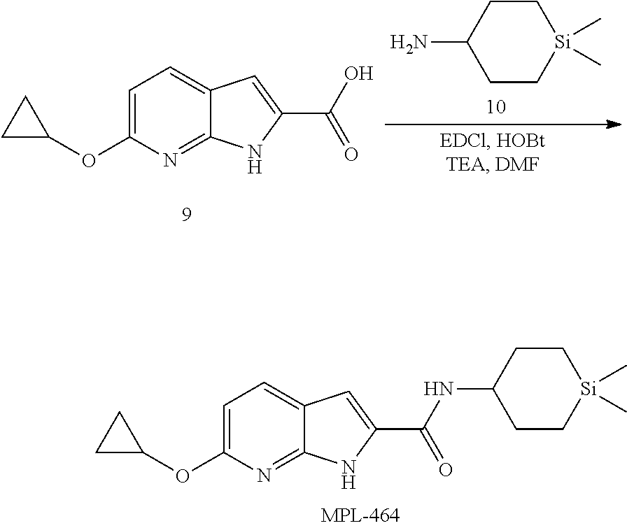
C1=C(OC2CC2)N=C2C(=C1)C=C(C(=O)NC1CC[Si](C)(C)CC1)N2.C1=C(OC2CC2)N=C2C(=C1)C=C(C(=O)O)N2.C1CC(N)CC[Si]1(C)C
